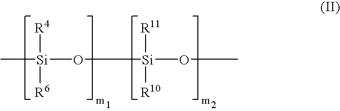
C[Si](O[Si]([R11])([R10])OC)([R4])[R6]
